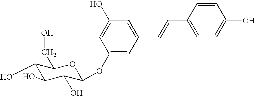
C1(O)C(O)C(O)C(OC2=CC(C=CC3=CC=C(O)C=C3)=CC(O)=C2)OC1CO
